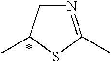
N1=C(C)SC(C)C1
